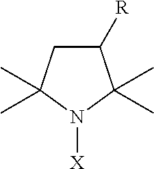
C1C([R])C(C)(C)N([X])C1(C)C
